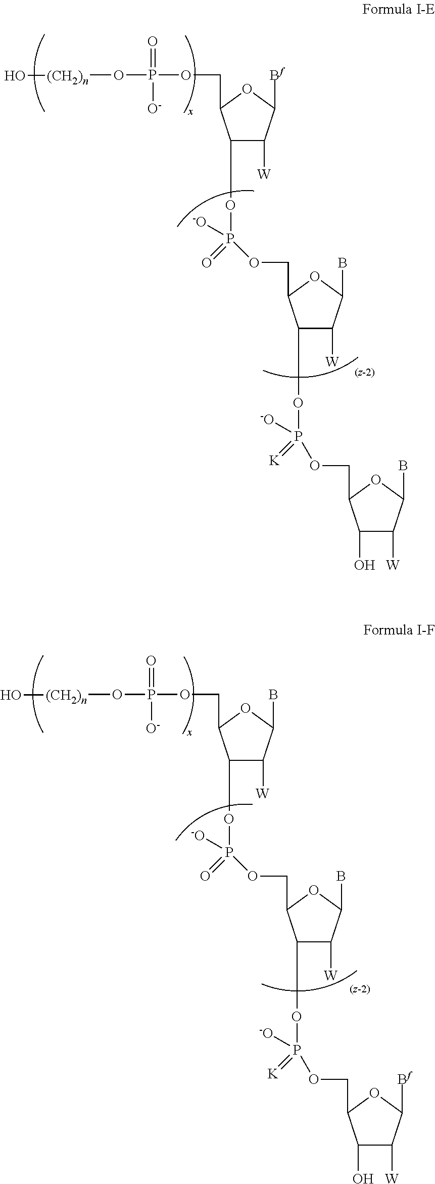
C1([W])C([Bf])OC(COP(=O)([O-])O[(CH2)n]O)C1OP(OCC1C(OP([-O])(=[K])OCC2C(O)C([W])C(B)O2)C([W])C(B)O1)([-O])=O.C1([W])C(B)OC(COP(=O)([O-])O[(CH2)n]O)C1OP(OCC1C(OP([-O])(=[K])OCC2C(O)C([W])C([Bf])O2)C([W])C(B)O1)([-O])=O
